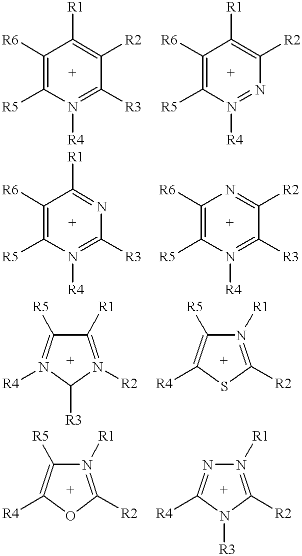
C1([R5])=N([R4])C([R3])N([R2])=C1[R1].C1([R5])=C([R4])SC([R2])=N1[R1].C1([R6])=C([R5])N([R4])=C([R3])C([R2])=C1[R1].C1([R6])=C([R5])N([R4])=NC([R2])=C1[R1].C1([R6])=C([R5])N([R4])=C([R3])N=C1[R1].C1([R6])=C([R5])N([R4])=C([R3])C([R2])=N1.C1([R5])=C([R4])OC([R2])=N1[R1].N1=C([R4])N([R3])C([R2])=N1[R1]
